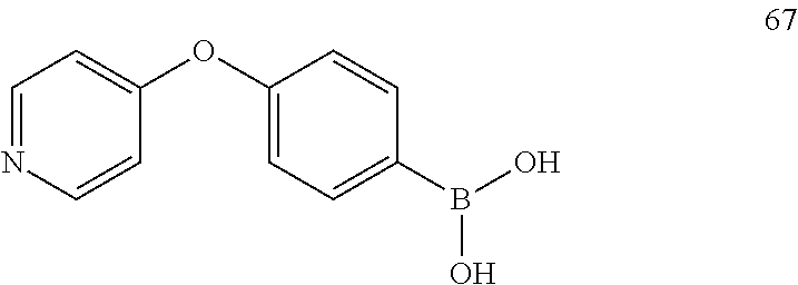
C1(OC2=CC=C(B(O)O)C=C2)=CC=NC=C1
